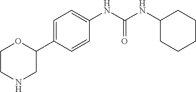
C1(NC(NC2=CC=C(C3CNCCO3)C=C2)=O)CCCCC1
